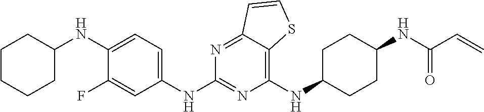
C1(NC2CCC(NC(C=C)=O)CC2)=C2C(=NC(NC3=CC=C(NC4CCCCC4)C(F)=C3)=N1)C=CS2
